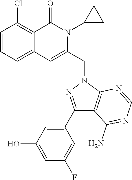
C1=CC=C2C(=C1Cl)C(=O)N(C1CC1)C(CN1C3=C(C(N)=NC=N3)C(C3=CC(O)=CC(F)=C3)=N1)=C2
